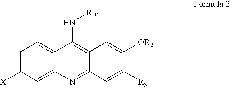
C1=C([X])C=C2C(=C1)C(N[RB])=C1C(=N2)C=C([R3])C([OR2])=C1
